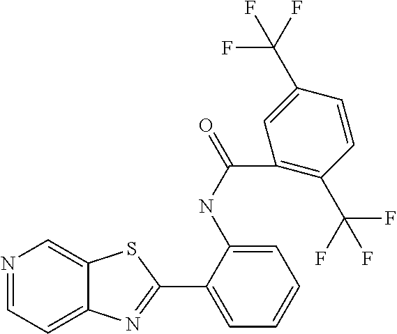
C1(NC(=O)C2=C(C(F)(F)F)C=CC(C(F)(F)F)=C2)=CC=CC=C1C1=NC2=CC=NC=C2S1
